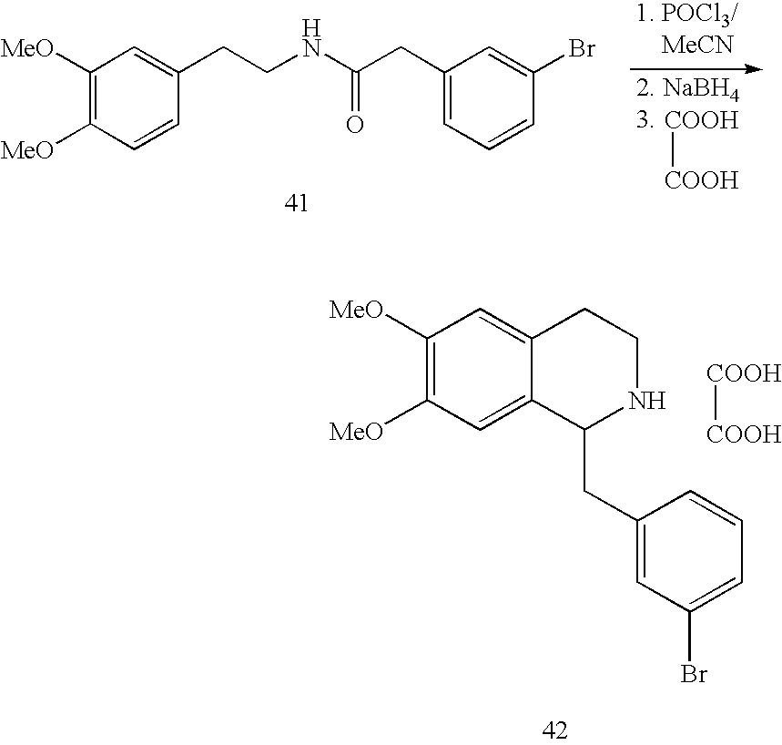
[COOH][COOH].C1([MeO])=C([MeO])C=CC(CCNC(CC2=CC=CC(Br)=C2)=O)=C1.C1([MeO])=C([MeO])C=C2C(=C1)CCNC2CC1=CC(Br)=CC=C1.[COOH][COOH]
